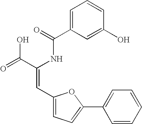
C1=C(C(=O)NC(C(=O)O)=CC2=CC=C(C3=CC=CC=C3)O2)C=C(O)C=C1
